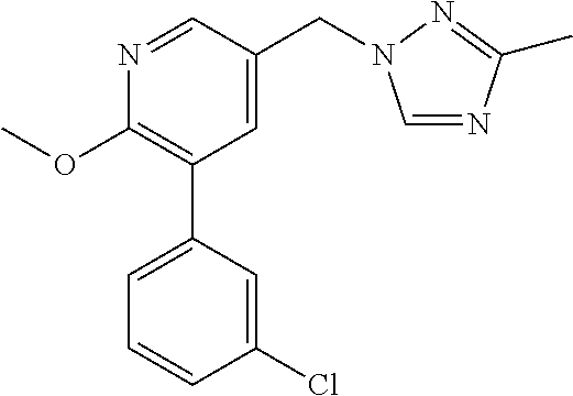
C1(OC)=C(C2=CC=CC(Cl)=C2)C=C(CN2C=NC(C)=N2)C=N1
